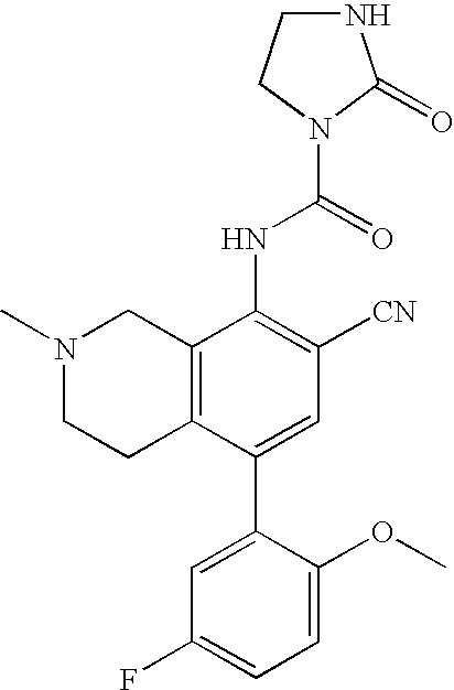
C12=C(C(C3=CC(F)=CC=C3OC)=CC([CN])=C1NC(=O)N1CCNC1=O)CCN(C)C2
